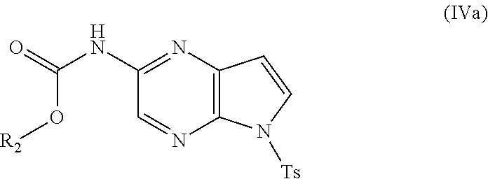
C(O[R2])(NC1=NC2=C(N=C1)N([Ts])C=C2)=O
